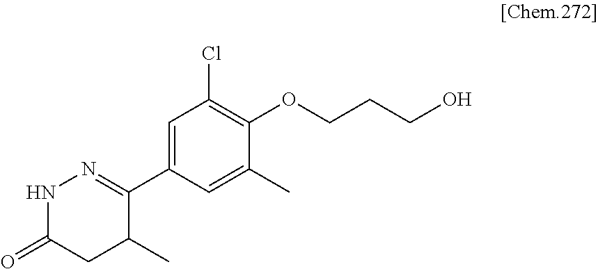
C1=C(C2=NNC(=O)CC2C)C=C(C)C(OCCCO)=C1Cl
